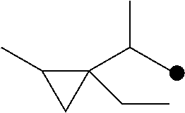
C1(CC)(C(C)C)C(C)C1
